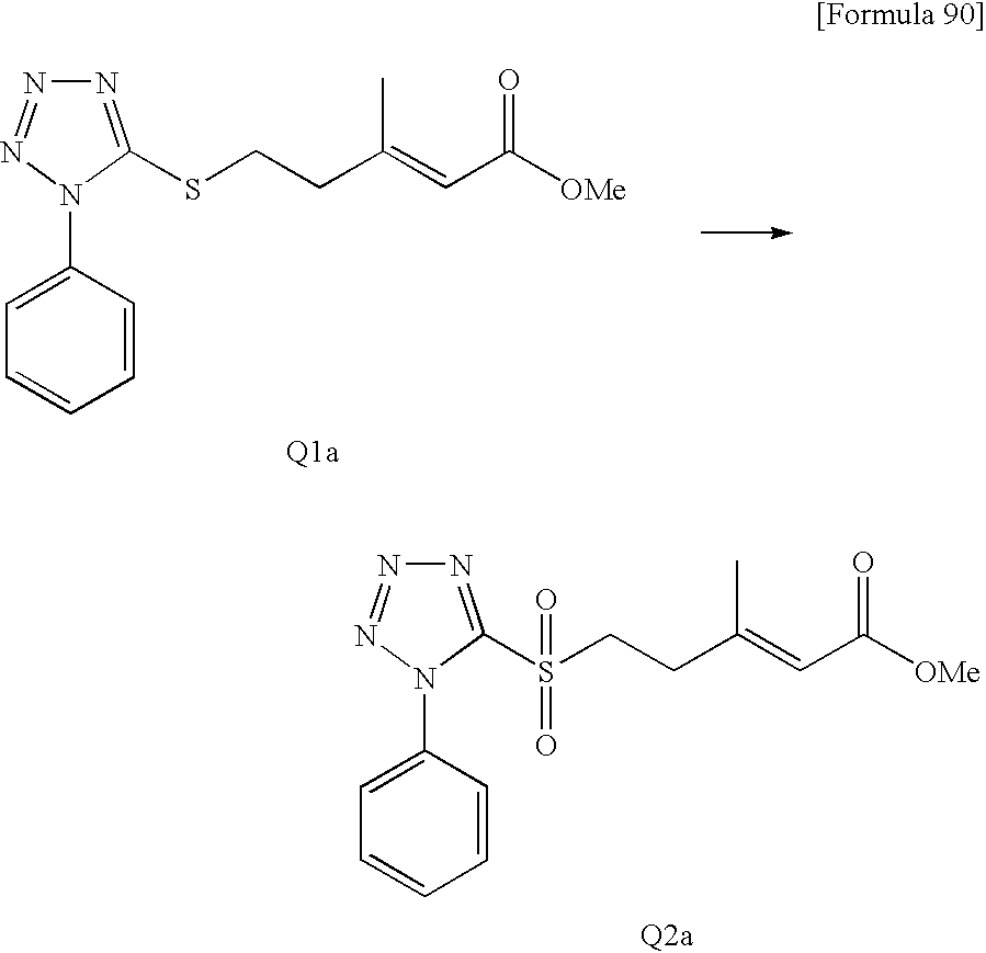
S(CCC(=CC([OMe])=O)C)C1=NN=NN1C1=CC=CC=C1.S(CCC(=CC([OMe])=O)C)(C1=NN=NN1C1=CC=CC=C1)(=O)=O
